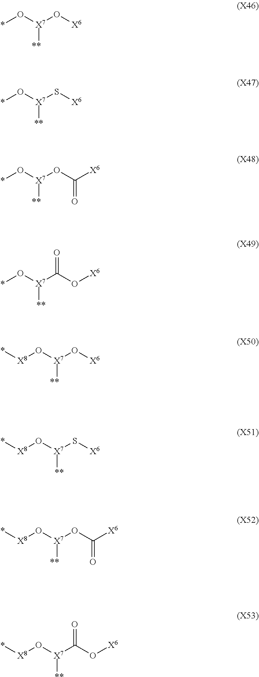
*O[X7](O[X6])[**].*O[X7](S[X6])[**].*O[X7](OC([X6])=O)[**].*O[X7](C(O[X6])=O)[**].*[X8]O[X7](O[X6])[**].*[X8]O[X7](S[X6])[**].*[X8]O[X7](OC([X6])=O)[**].*[X8]O[X7](C(O[X6])=O)[**]
